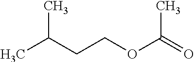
CC(CCOC(=O)C)C
